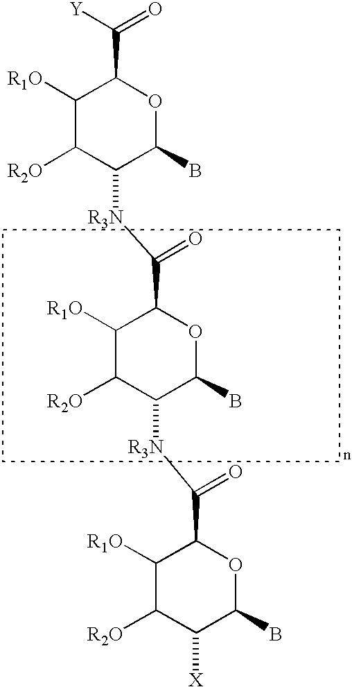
C1([R1O])C([R2O])C([R3N]C(=O)C2C([R1O])C([R2O])C([R3N]C(=O)C3C([R1O])C([R2O])C([X])C(B)O3)C(B)O2)C(B)OC1C([Y])=O
